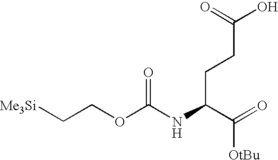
C(NC(OCC[Me3Si])=O)(C(=O)[OtBu])CCC(O)=O
